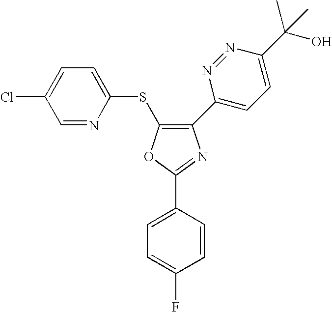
C1(C2=CC=C(C(O)(C)C)N=N2)=C(SC2=CC=C(Cl)C=N2)OC(C2=CC=C(F)C=C2)=N1
